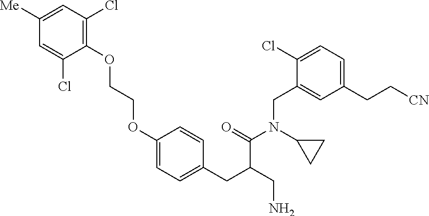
C1=C([Me])C=C(Cl)C(OCCOC2=CC=C(CC(CN)C(=O)N(C3CC3)CC3=CC(CC[CN])=CC=C3Cl)C=C2)=C1Cl
